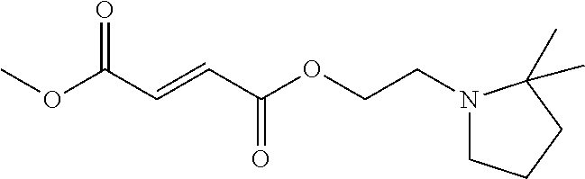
N1(CCOC(C=CC(OC)=O)=O)CCCC1(C)C
